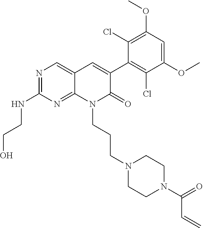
C1(NCCO)=NC=C2C(=N1)N(CCCN1CCN(C(=O)C=C)CC1)C(=O)C(C1=C(Cl)C(OC)=CC(OC)=C1Cl)=C2
